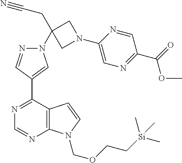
N1=C(C2=CN(C3(CC#N)CN(C4=CN=C(C(=O)OC)C=N4)C3)N=C2)C2=C(N=C1)N(COCC[Si](C)(C)C)C=C2
